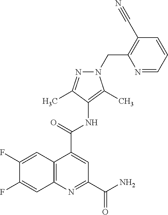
C12=C(N=C(C(N)=O)C=C1C(=O)NC1=C(C)N(CC3=C(C#N)C=CC=N3)N=C1C)C=C(F)C(F)=C2
